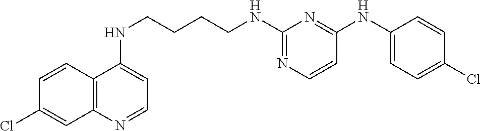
C1=CC2=C(C=C1Cl)N=CC=C2NCCCCNC1=NC=CC(NC2=CC=C(Cl)C=C2)=N1
